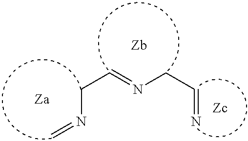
C(N=C)C=NCC=N
